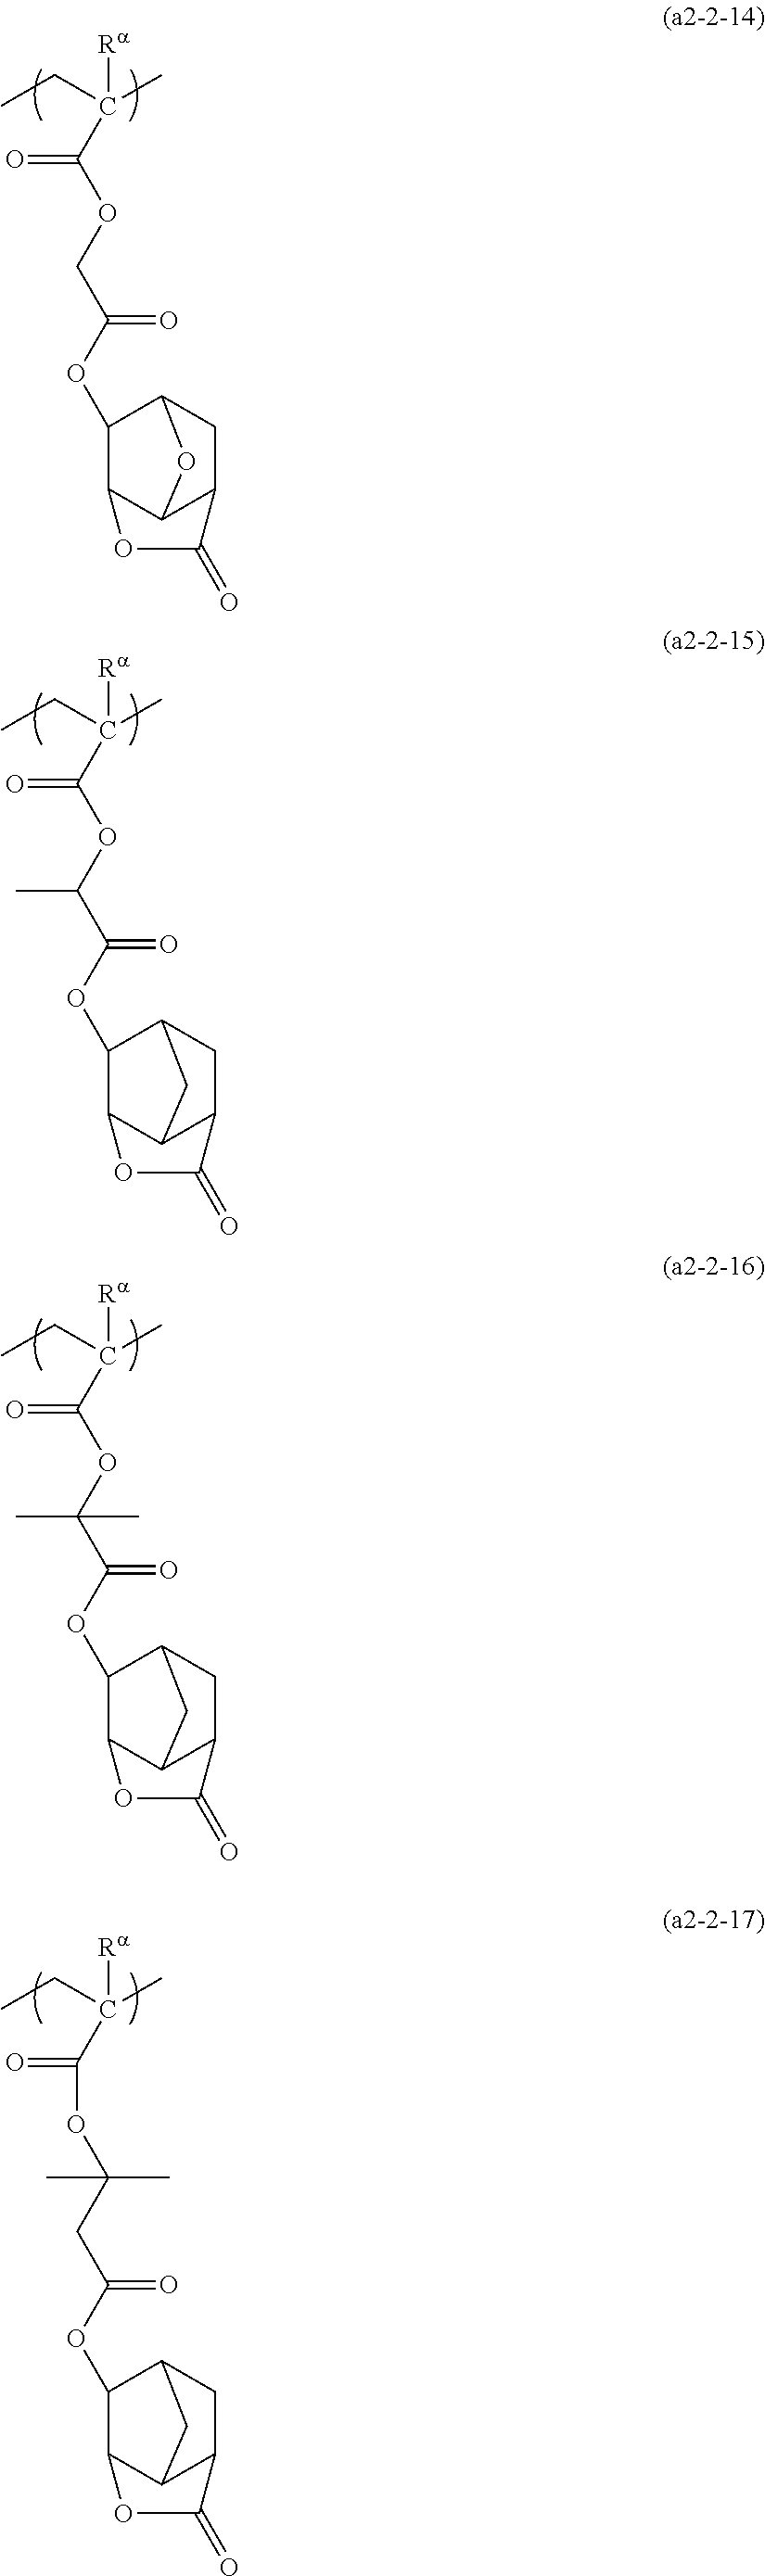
CCC(C)([Ra])C(=O)OCC(OC1C2C3C(CC1O3)C(=O)O2)=O.CCC(C)([Ra])C(=O)OC(C(OC1C2C3C(CC1C3)C(=O)O2)=O)C.CCC(C)([Ra])C(=O)OC(C(OC1C2C3C(CC1C3)C(=O)O2)=O)(C)C.CCC(C)([Ra])C(OC(CC(OC1C2C3C(CC1C3)C(=O)O2)=O)(C)C)=O
